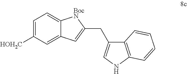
C1=C([HOH2C])C=C2C(=C1)[BocN]C(CC1=CNC3=C1C=CC=C3)=C2
